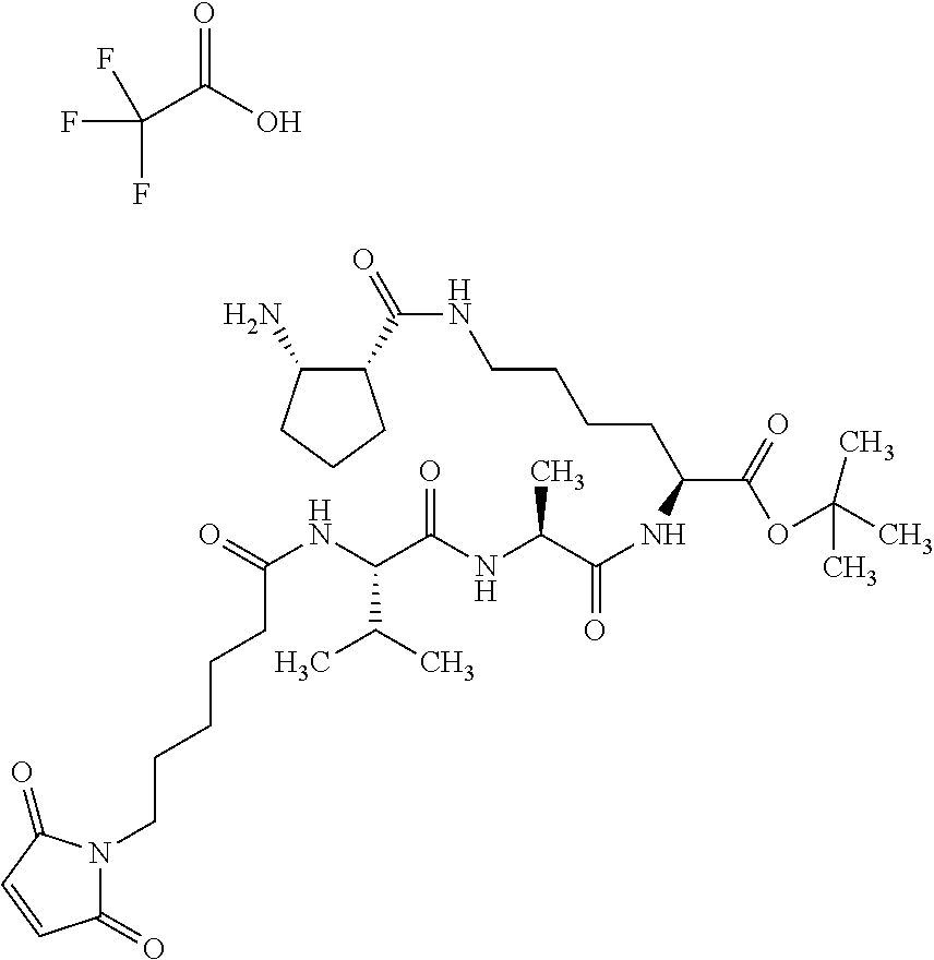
C(C(O)=O)(F)(F)F.C1(C(=O)NCCCCC(C(=O)OC(C)(C)C)NC(=O)C(NC(C(NC(=O)CCCCCN2C(=O)C=CC2=O)C(C)C)=O)C)C(N)CCC1
